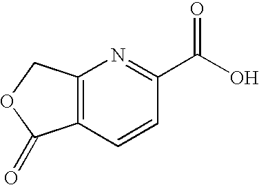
C12=C(C=CC(C(O)=O)=N1)C(=O)OC2
